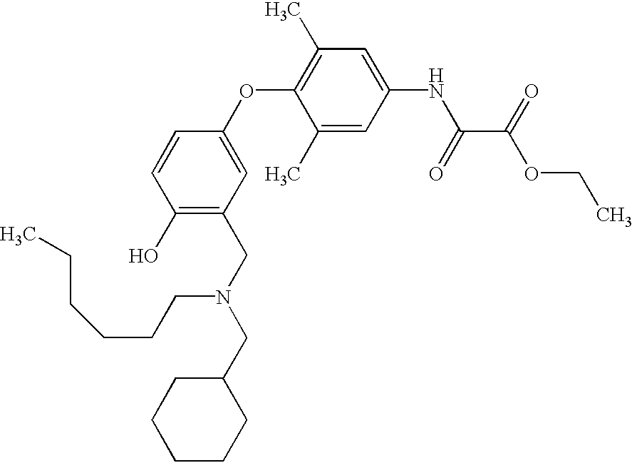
C1(O)=C(CN(CC2CCCCC2)CCCCCC)C=C(OC2=C(C)C=C(NC(C(OCC)=O)=O)C=C2C)C=C1
